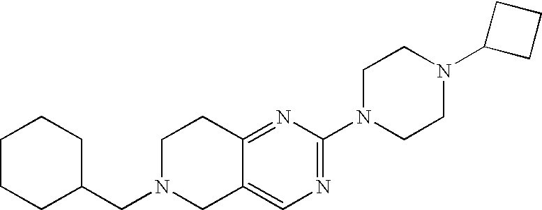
C1CCC(CN2CC3=CN=C(N4CCN(C5CCC5)CC4)N=C3CC2)CC1
